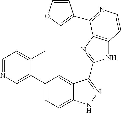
C1(C2=CN=CC=C2C)=CC=C2C(=C1)C(C1=NC3=C(N1)C=CN=C3C1=COC=C1)=NN2
